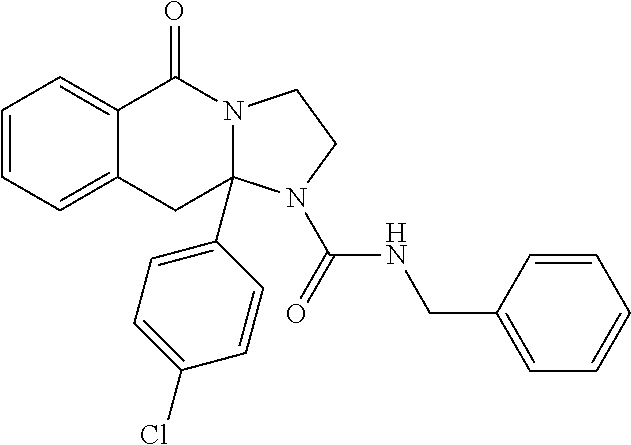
C1=CC=C2C(=C1)C(=O)N1CCN(C(NCC3=CC=CC=C3)=O)C1(C1=CC=C(Cl)C=C1)C2
